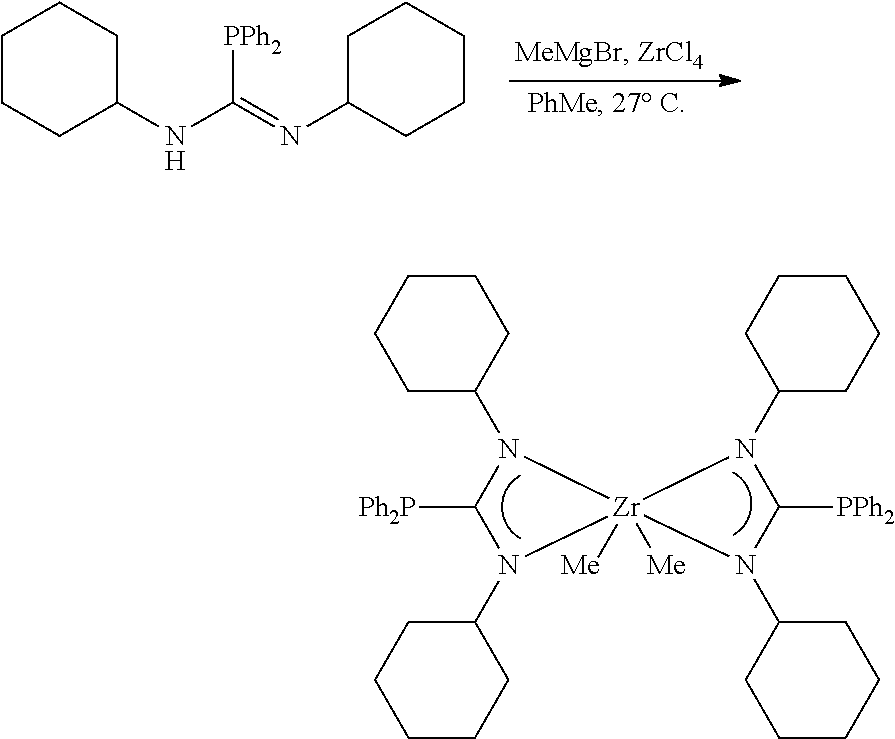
C1C(NC(=NC2CCCCC2)[PPh2])CCCC1.C1(N2C([Ph2P])N(C3CCCCC3)[Zr]23([Me])([Me])N(C2CCCCC2)C([PPh2])N3C2CCCCC2)CCCCC1
